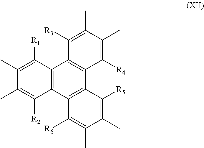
C12=C(C3=C(C4=C1C([R3])=C(C)C(C)=C4[R4])C([R5])=C(C)C(C)=C3[R6])C([R2])=C(C)C(C)=C2[R1]
